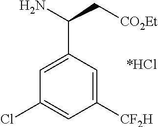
C1(C(N)C[CO2Et])=CC(Cl)=CC([CF2H])=C1
